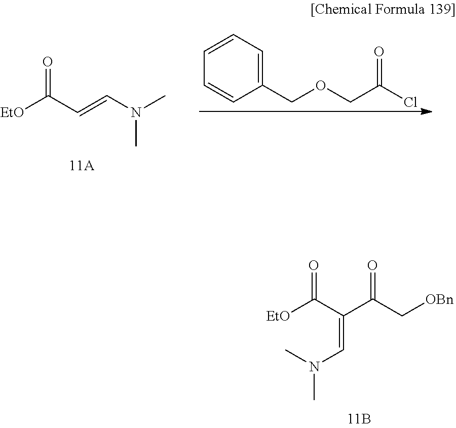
[EtO]C(C(C(C[OBn])=O)=CN(C)C)=O.[EtO]C(C=CN(C)C)=O.C1(COCC(Cl)=O)=CC=CC=C1
